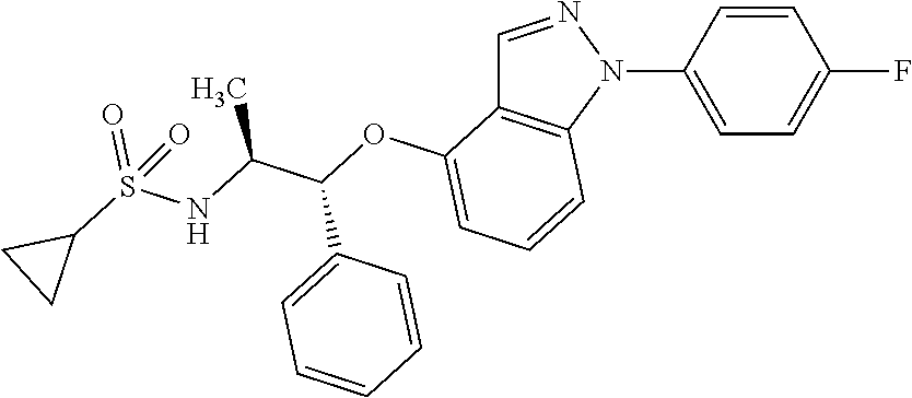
C1(F)=CC=C(N2N=CC3=C2C=CC=C3OC(C2=CC=CC=C2)C(C)NS(=O)(C2CC2)=O)C=C1
